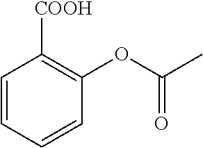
C1=CC=CC(OC(C)=O)=C1[COOH]
